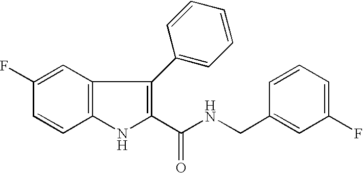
C12=C(NC(C(NCC3=CC(F)=CC=C3)=O)=C1C1=CC=CC=C1)C=CC(F)=C2
